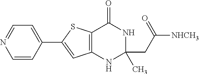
C1=CC(C2=CC3=C(S2)C(=O)NC(C)(CC([NHCH3])=O)N3)=CC=N1
